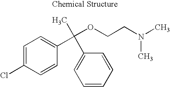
C1=C(Cl)C=CC(C(OCCN(C)C)(C2=CC=CC=C2)C)=C1
